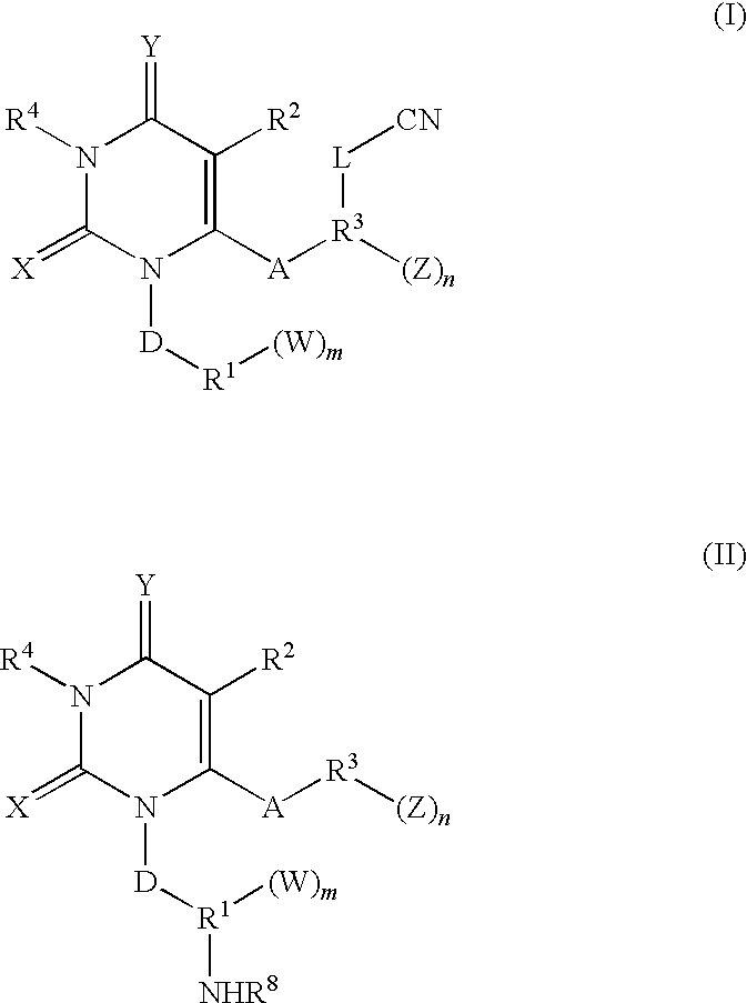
N1([R4])C(=[X])N([D][R1][(W)m])C([A][R3]([(Z)n])[L][CN])=C([R2])C1=[Y].N1([R4])C(=[X])N([D][R1]([(W)m])[NHR8])C([A][R3][(Z)n])=C([R2])C1=[Y]
